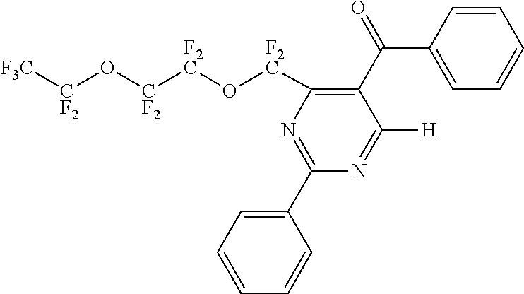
C1(C(=O)C2=CC=CC=C2)=C([F2C]O[F2C][CF2]O[CF2][F3C])N=C(C2=CC=CC=C2)N=C1[H]
